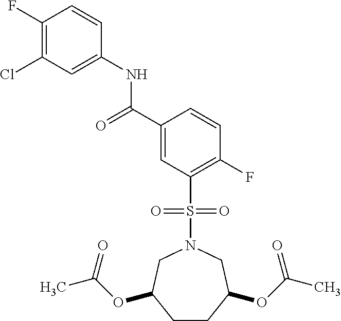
C1(F)=C(Cl)C=C(NC(C2=CC(S(=O)(=O)N3CC(OC(C)=O)CCC(OC(C)=O)C3)=C(F)C=C2)=O)C=C1
